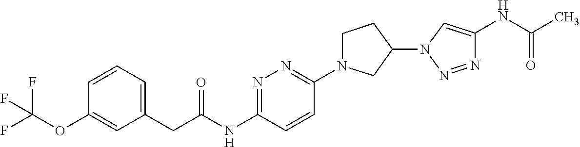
C1=CC=C(CC(NC2=NN=C(N3CCC(N4N=NC(NC(C)=O)=C4)C3)C=C2)=O)C=C1OC(F)(F)F
